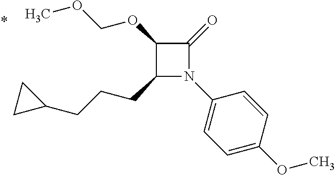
C1(CCCC2CC2)N(C2=CC=C(OC)C=C2)C(=O)C1OCOC
